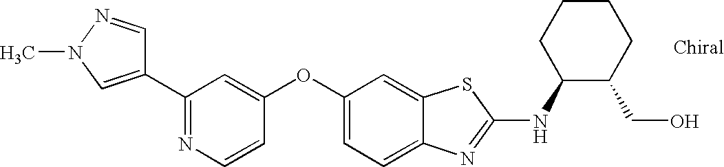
N1=C(C2=CN(C)N=C2)C=C(OC2=CC=C3C(=C2)SC(NC2C(CO)CCCC2)=N3)C=C1
